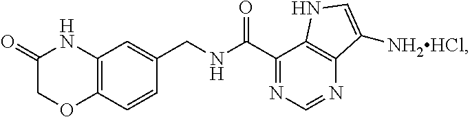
O=C1COC2=C(N1)C=C(CNC(C1=NC=NC3=C1NC=C3[NH2HCl])=O)C=C2
